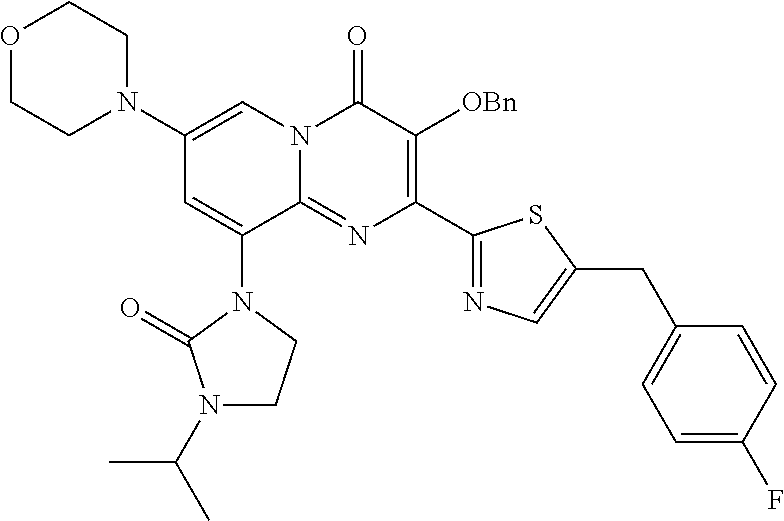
O1CCN(C2=CN3C(=NC(C4=NC=C(CC5=CC=C(F)C=C5)S4)=C([OBn])C3=O)C(N3C(=O)N(C(C)C)CC3)=C2)CC1
